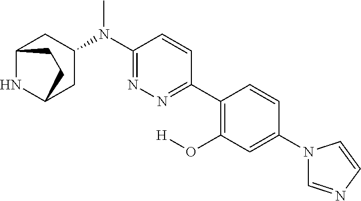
C12NC(CC(N(C3=NN=C(C4=C(O[H])C=C(N5C=NC=C5)C=C4)C=C3)C)C1)CC2
